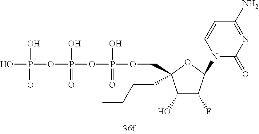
OP(OP(OP(O)(=O)OCC1(CCCC)C(O)C(F)C(N2C(=O)N=C(N)C=C2)O1)(O)=O)(O)=O
